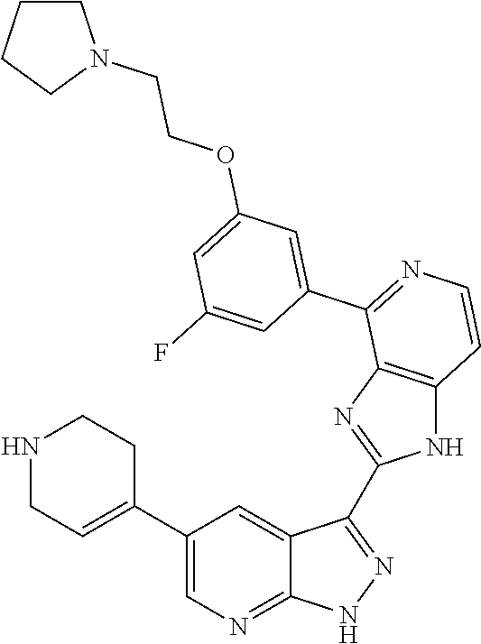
N1CC=C(C2=CN=C3C(=C2)C(C2=NC4=C(N2)C=CN=C4C2=CC(OCCN4CCCC4)=CC(F)=C2)=NN3)CC1
